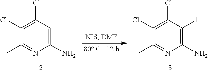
C1(N)=C(I)C(Cl)=C(Cl)C(C)=N1.C1(N)=CC(Cl)=C(Cl)C(C)=N1
